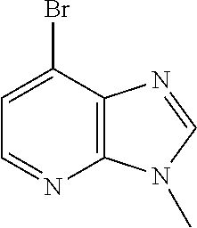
C1=C(Br)C2=C(N=C1)N(C)C=N2
